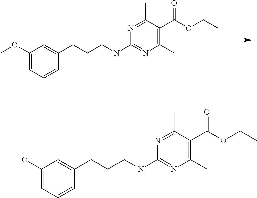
N1=C(C)C(C(OCC)=O)=C(C)N=C1NCCCC1=CC(OC)=CC=C1.N1=C(C)C(C(OCC)=O)=C(C)N=C1NCCCC1=CC(O)=CC=C1
